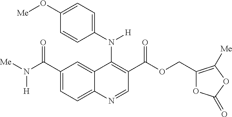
C1(N([H])C2=C(C(OCC3=C([Me])OC(=O)O3)=O)C=NC3=CC=C(C(N([Me])[H])=O)C=C23)=CC=C(O[Me])C=C1
